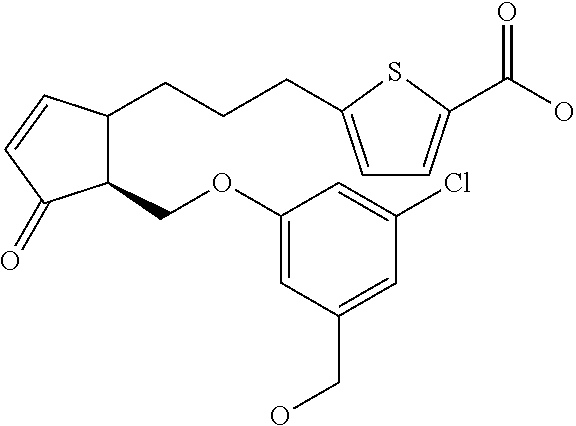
C1(COC2=CC(CO)=CC(Cl)=C2)C(CCCC2=CC=C(C(O)=O)S2)C=CC1=O
